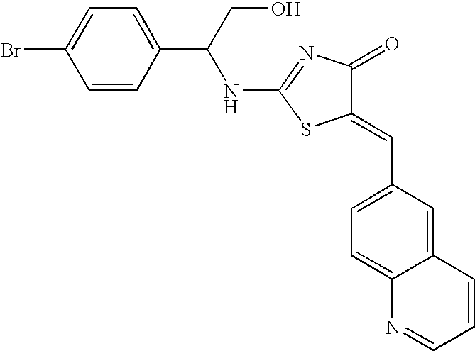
N(C1=NC(=O)C(=CC2=CC=C3C(=C2)C=CC=N3)S1)C(C1=CC=C(Br)C=C1)CO
